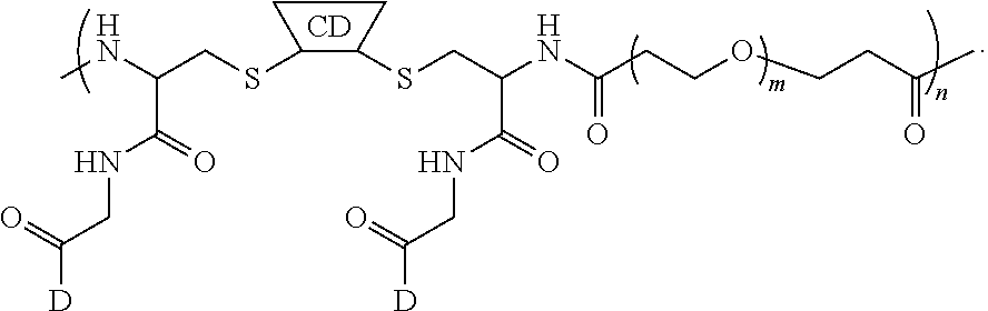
[CD].C1(SCC(NC)C(=O)NCC([D])=O)C(SCC(NC(CCOCCC(C)=O)=O)C(=O)NCC([D])=O)CC1
